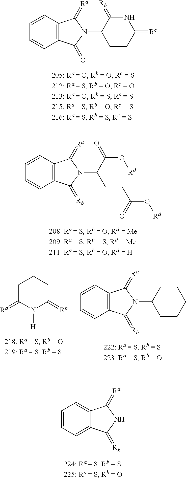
C1=CC=CC2=C1C(=[Ra])N(C1CCC(=[Rc])NC1=[Rb])C2=O.C1=CC=CC2=C1C(=[Ra])N(C(CCC(O[Rd])=O)C(O[Rd])=O)C2=[Rb].C1=C2C(=CC=C1)C(=[Rb])NC2=[Ra].C1C(=[Ra])N([H])C(=[Rb])CC1.C1=CC=CC2=C1C(=[Ra])N(C1CCCC=C1)C2=[Rb]
